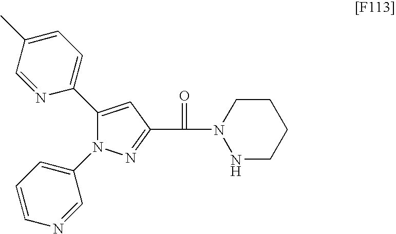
N1=C(C(=O)N2NCCCC2)C=C(C2=CC=C(C)C=N2)N1C1=CC=CN=C1
